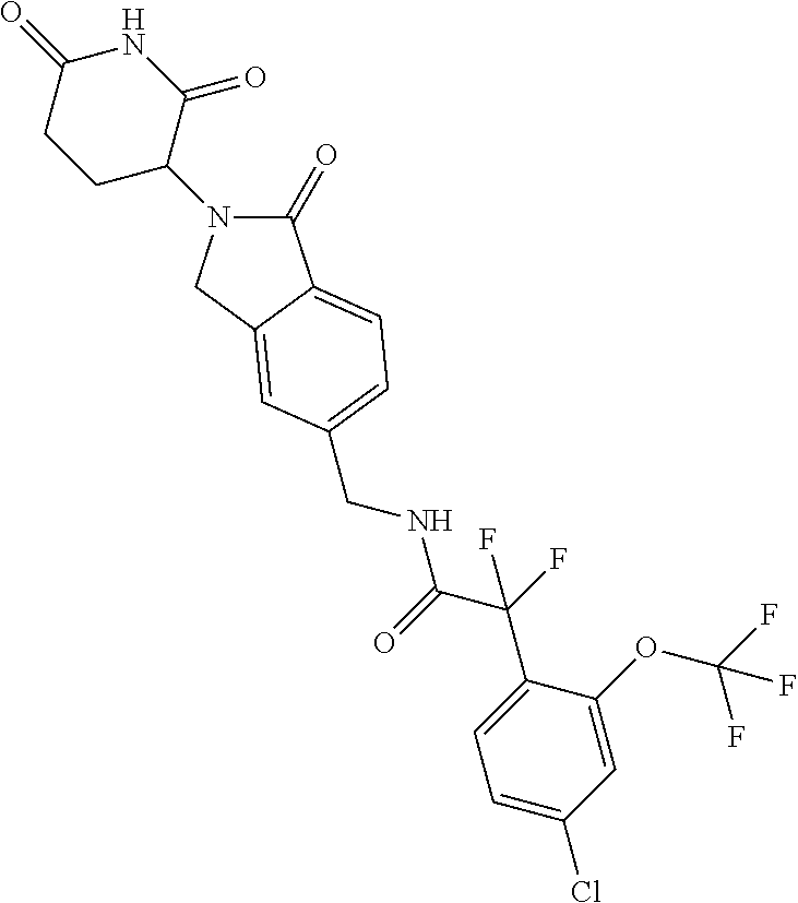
C1(=O)N(C2C(=O)NC(=O)CC2)CC2=CC(CNC(=O)C(C3=CC=C(Cl)C=C3OC(F)(F)F)(F)F)=CC=C12
